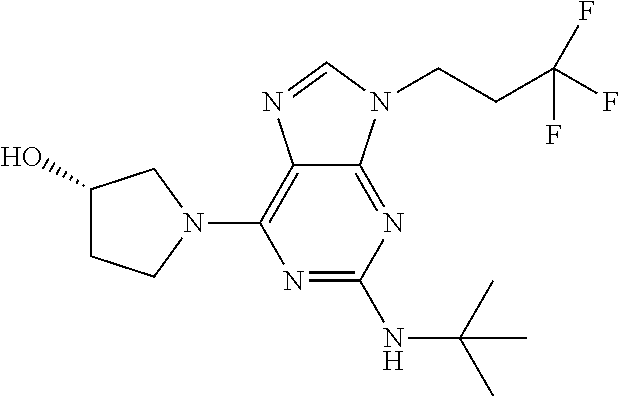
C1(O)CCN(C2=C3C(=NC(NC(C)(C)C)=N2)N(CCC(F)(F)F)C=N3)C1
